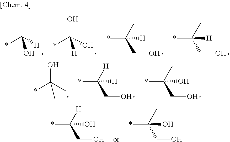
CC([H])(*)O.OC(O)(*)[H].*C(C)(CO)[H].*C(C)(CO)[H].OC(C)(*)C.*C([H])(CO)[H].*C(C)(CO)O.*C([H])(CO)O.*C(C)(C[OH])O
